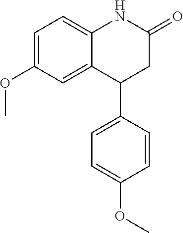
C1(OC)=CC=C2C(=C1)C(C1=CC=C(OC)C=C1)CC(=O)N2
